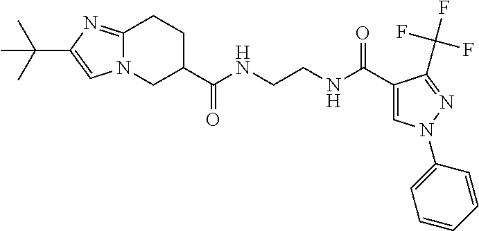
N12CC(C(NCCNC(C3=CN(C4=CC=CC=C4)N=C3C(F)(F)F)=O)=O)CCC1=NC(C(C)(C)C)=C2
